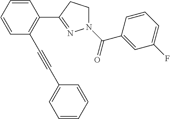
C1=CC=CC(C#CC2=CC=CC=C2)=C1C1=NN(C(=O)C2=CC(F)=CC=C2)CC1
